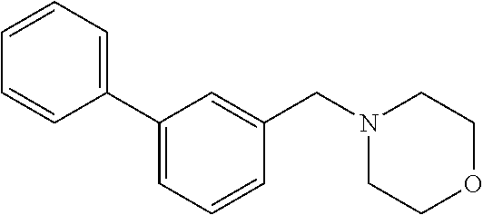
C1(C2=CC=CC=C2)=CC=CC(CN2CCOCC2)=C1
